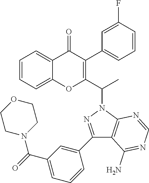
C1=CC=C2C(=C1)OC(C(N1N=C(C3=CC(C(=O)N4CCOCC4)=CC=C3)C3=C1N=CN=C3N)C)=C(C1=CC=CC(F)=C1)C2=O
